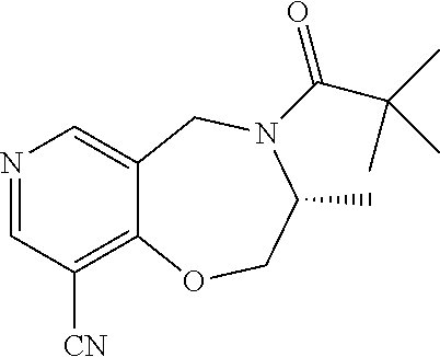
N1=CC([CN])=C2C(=C1)CN(C(C(C)(C)C)=O)C(C)CO2
